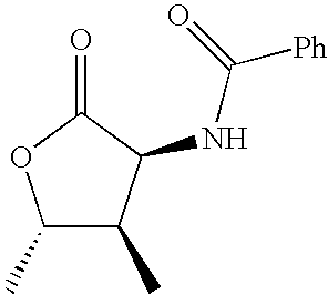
C1(C)C(C)C(NC([Ph])=O)C(=O)O1
